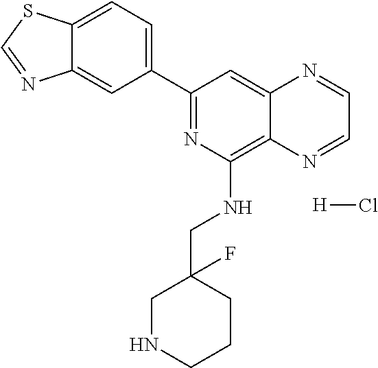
C1(C2=NC(NCC3(F)CNCCC3)=C3C(=C2)N=CC=N3)=CC=C2C(=C1)N=CS2.[H]Cl
